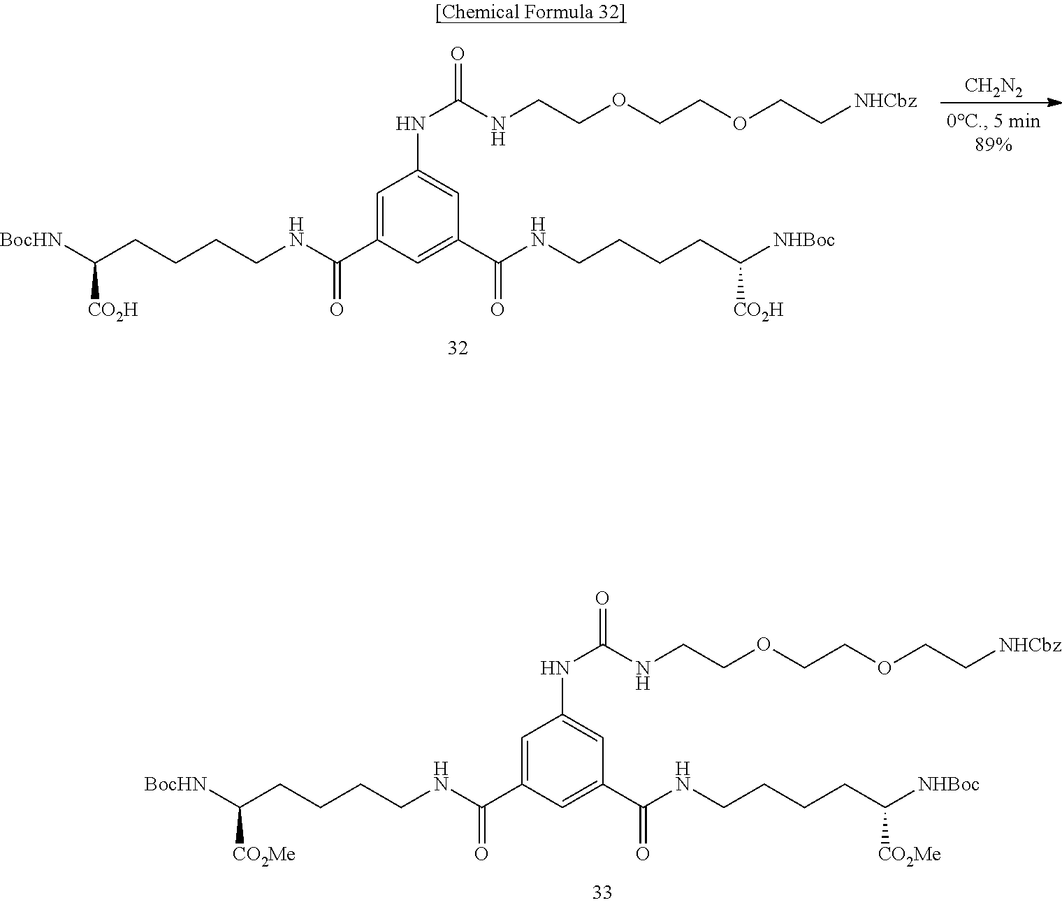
C1=C(C(=O)NCCCCC([BocHN])[CO2H])C=C(C(NCCCCC([NHBoc])[CO2H])=O)C=C1NC(=O)NCCOCCOCC[NHCbz].[CH2N2].C1=C(C(=O)NCCCCC([BocHN])[CO2Me])C=C(C(NCCCCC([NHBoc])[CO2Me])=O)C=C1NC(=O)NCCOCCOCC[NHCbz]
